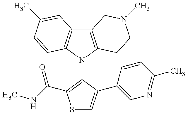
C12=C(N(C3=C(C(NC)=O)SC=C3C3=CN=C(C)C=C3)C3=C1C=C(C)C=C3)CCN(C)C2
